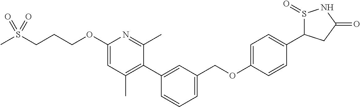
C1(OCCCS(=O)(C)=O)=CC(C)=C(C2=CC(COC3=CC=C(C4S(=O)NC(=O)C4)C=C3)=CC=C2)C(C)=N1
